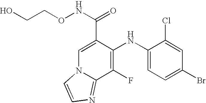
C1=C(C(NOCCO)=O)C(NC2=CC=C(Br)C=C2Cl)=C(F)C2=NC=CN12
